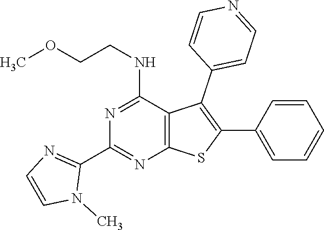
C1(C2=NC3=C(C(NCCOC)=N2)C(C2=CC=NC=C2)=C(C2=CC=CC=C2)S3)=NC=CN1C
